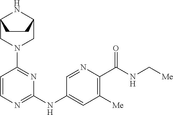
C12CN(C3=NC(NC4=CC([Me])=C(C(NC[Me])=O)N=C4)=NC=C3)CC(N1)CC2
